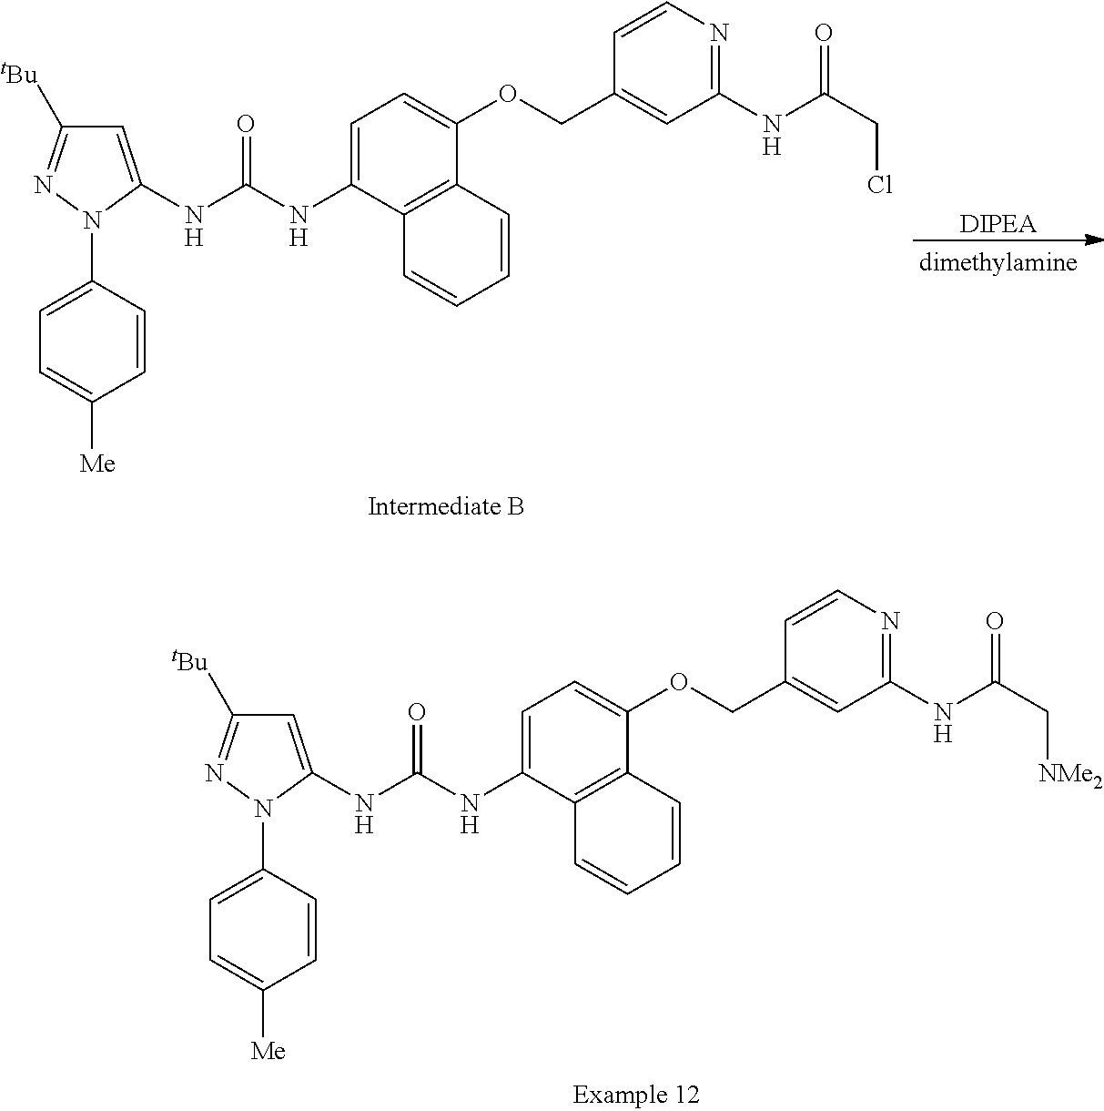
C1=C(NC(NC2=CC=C(OCC3=CC(NC(CCl)=O)=NC=C3)C3=C2C=CC=C3)=O)N(C2=CC=C([Me])C=C2)N=C1[tBu].[DIPEA].C1=C(NC(NC2=CC=C(OCC3=CC(NC(C[NMe2])=O)=NC=C3)C3=C2C=CC=C3)=O)N(C2=CC=C([Me])C=C2)N=C1[tBu]
